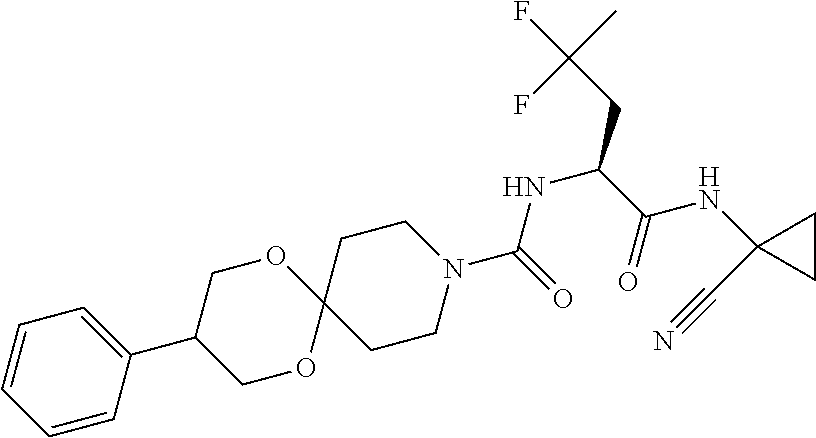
C1=CC=CC(C2COC3(OC2)CCN(C(=O)NC(CC(F)(C)F)C(=O)NC2(C#N)CC2)CC3)=C1
